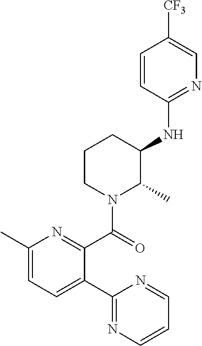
C1=CC(NC2CCCN(C(=O)C3=NC(C)=CC=C3C3=NC=CC=N3)C2C)=NC=C1[CF3]
